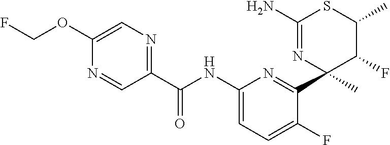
C1(C(NC2=CC=C(F)C(C3(C)C(F)C(C)SC(N)=N3)=N2)=O)=NC=C(OCF)N=C1
